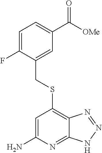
C1=C(F)C(CSC2=C3C(=NC(N)=C2)NN=N3)=CC(C([OMe])=O)=C1
